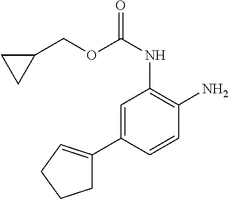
C1=C(C2=CCCC2)C=CC(N)=C1NC(OCC1CC1)=O
